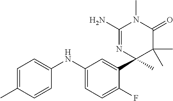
C1=C(NC2=CC=C(C)C=C2)C=C(C2(C)C(C)(C)C(=O)N(C)C(N)=N2)C(F)=C1
